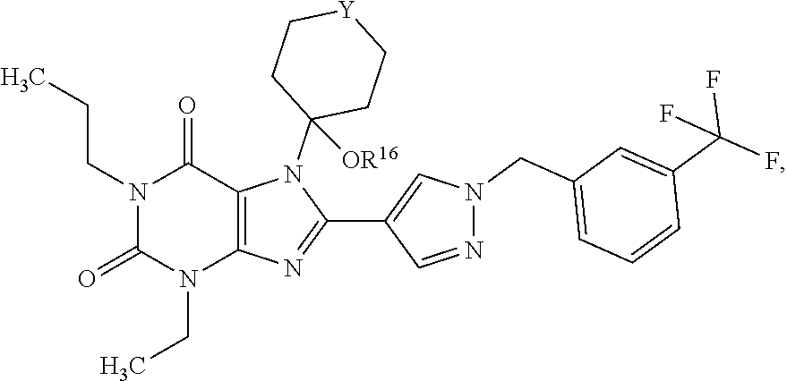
N1(CCC)C(=O)N(CC)C2=C(C1=O)N(C1([OR16])CC[Y]CC1)C(C1=CN(CC3=CC=CC(C(F)(F)F)=C3)N=C1)=N2
